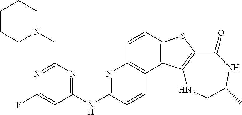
C1=CC2=C(C3=C1N=C(NC1=NC(CN4CCCCC4)=NC(F)=C1)C=C3)C1=C(S2)C(=O)NC(C)CN1
